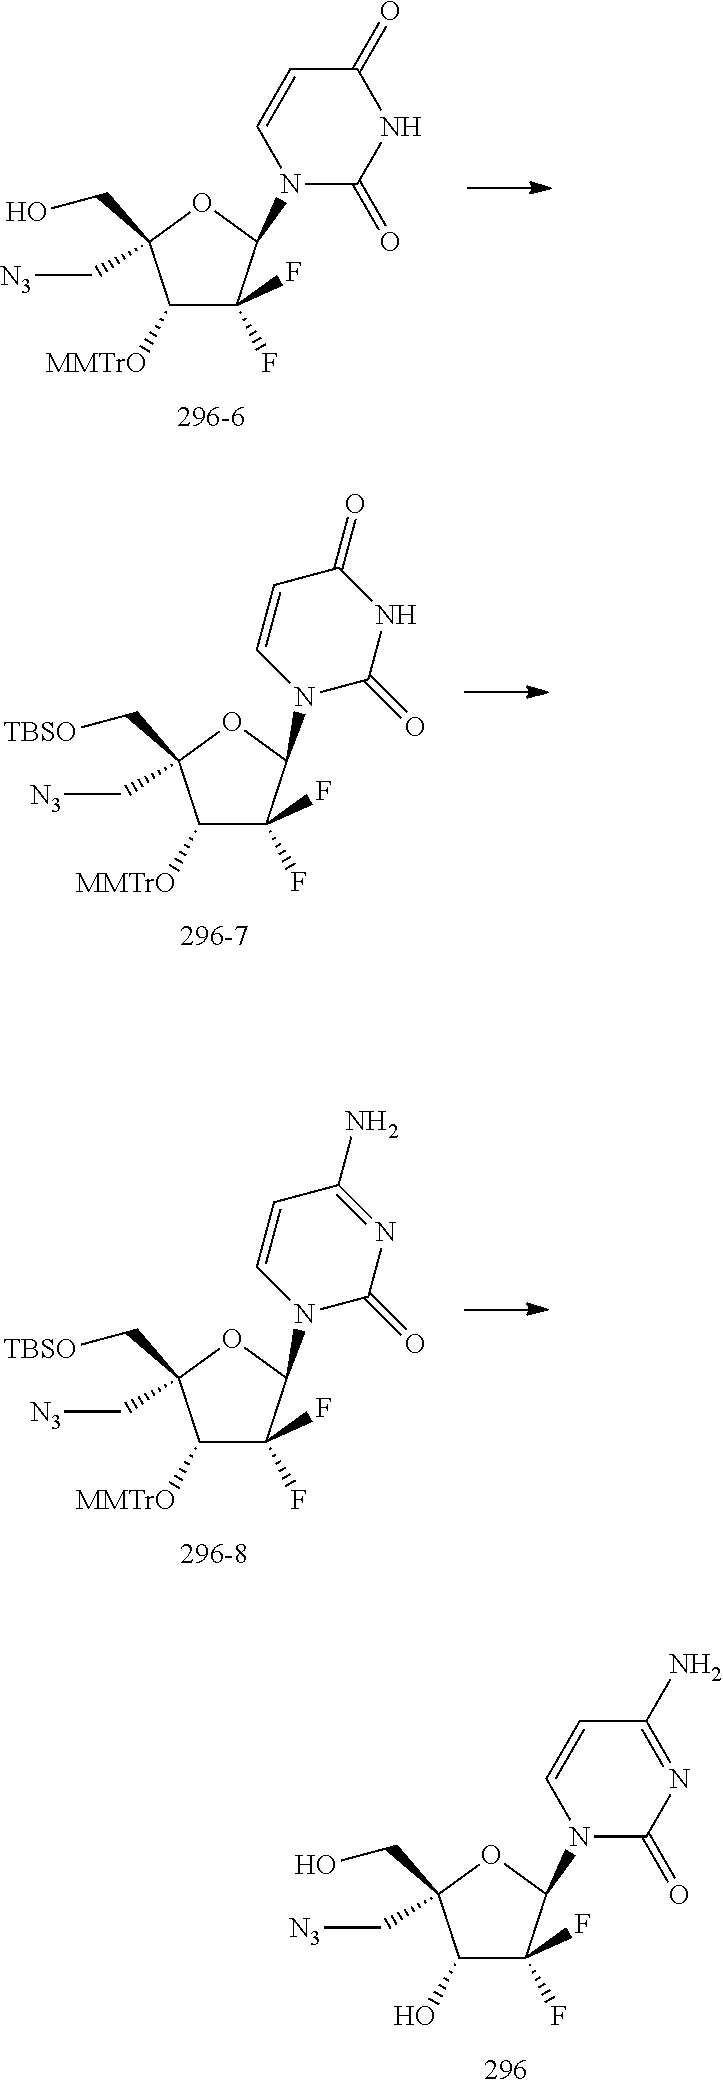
C1([MMTrO])C(F)(F)C(N2C(=O)NC(=O)C=C2)OC1(CO)C[N3].C1([MMTrO])C(F)(F)C(N2C(=O)NC(=O)C=C2)OC1(C[TBSO])C[N3].C1([MMTrO])C(F)(F)C(N2C(=O)N=C(N)C=C2)OC1(C[TBSO])C[N3].C1(O)C(F)(F)C(N2C(=O)N=C(N)C=C2)OC1(CO)C[N3]
